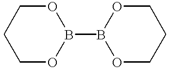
C1OB(B2OCCCO2)OCC1
